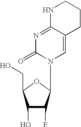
C1(O)C(F)C(N2C=C3C(=NC2=O)NCCC3)OC1CO
